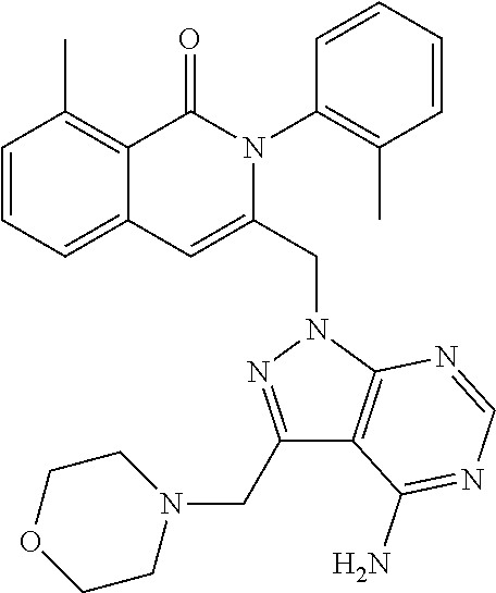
C1=CC=C2C(=C1C)C(=O)N(C1=C(C)C=CC=C1)C(CN1C3=C(C(N)=NC=N3)C(CN3CCOCC3)=N1)=C2
